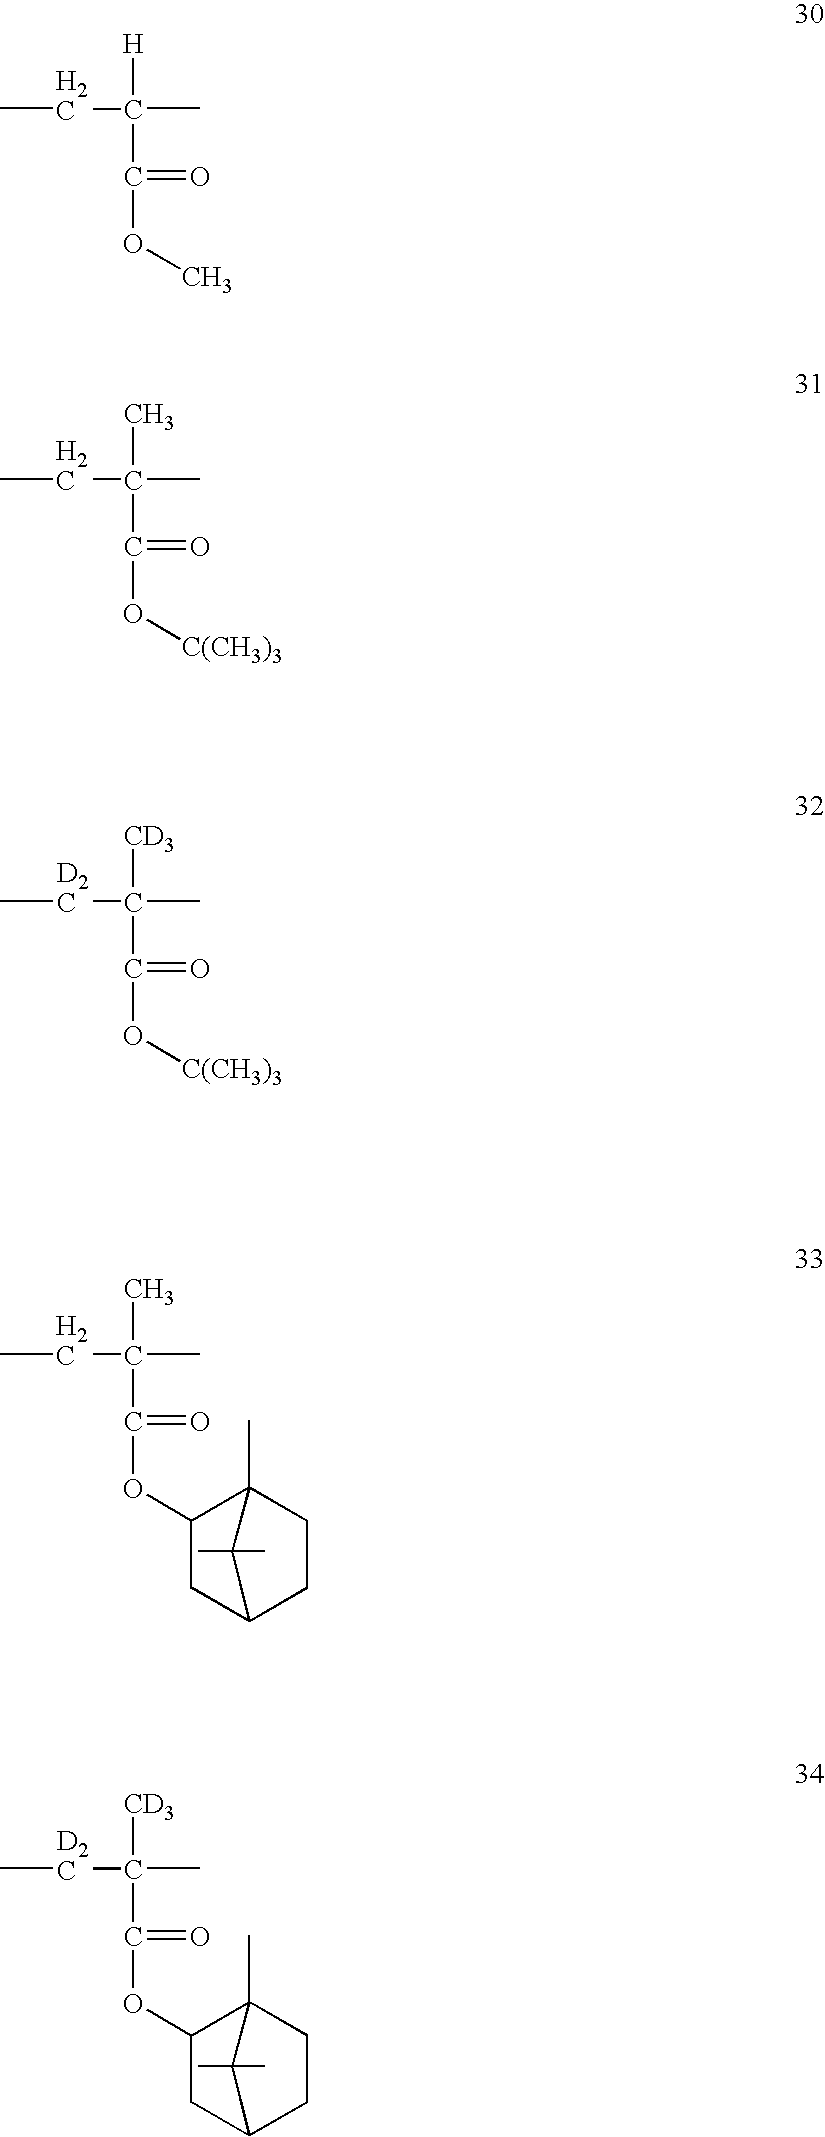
CCC([H])(C(=O)OC)C.CCC(C)(C(=O)O[C(CH3)3])C.C[D2C]C([CD3])(C(=O)O[C(CH3)3])C.CCC(C)(C(=O)OC1CC2CCC1(C)C2(C)C)C.C[D2C]C([CD3])(C(=O)OC1CC2CCC1(C)C2(C)C)C
